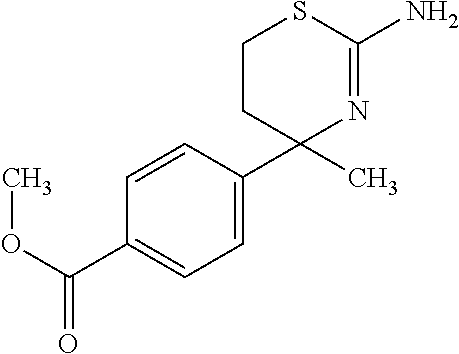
C1=CC(C2(C)N=C(N)SCC2)=CC=C1C(OC)=O
